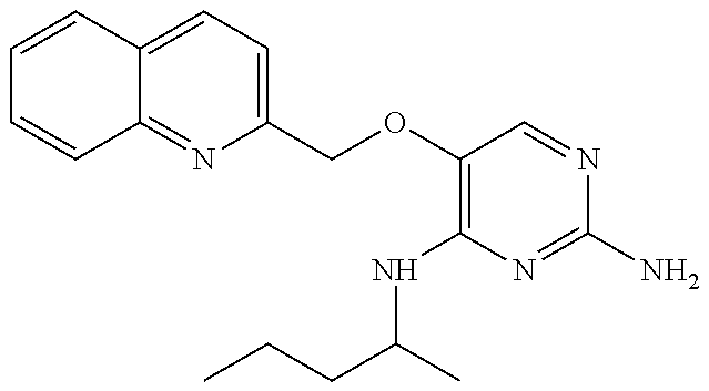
C12=CC=C(COC3=C(NC(CCC)C)N=C(N)N=C3)N=C1C=CC=C2
